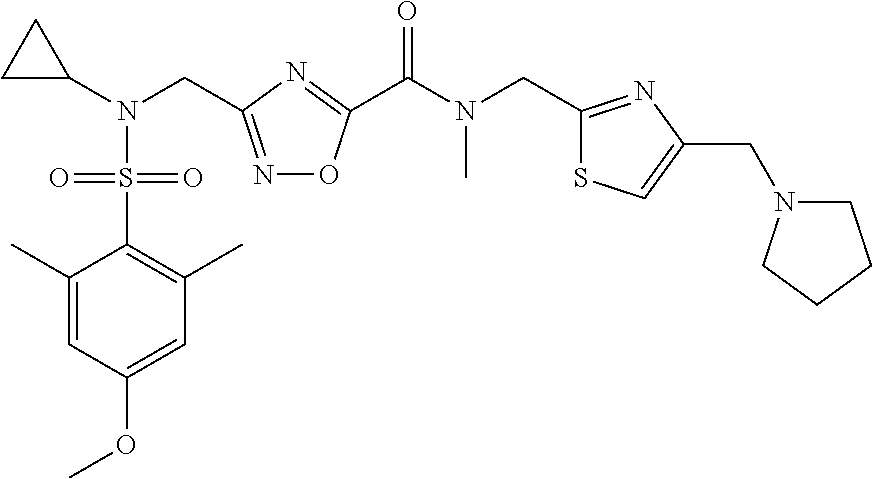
C1=C(OC)C=C(C)C(S(N(C2CC2)CC2=NOC(C(N(C)CC3=NC(CN4CCCC4)=CS3)=O)=N2)(=O)=O)=C1C
